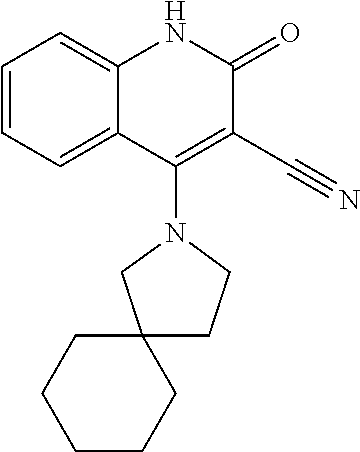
C1=CC=C2C(=C1)NC(=O)C(C#N)=C2N1CC2(CC1)CCCCC2
